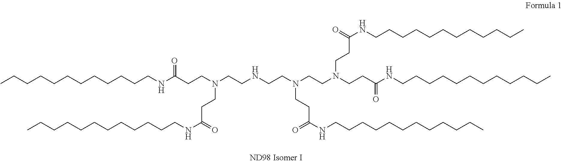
CCCCCCCCCCCCNC(CCN(CCC(NCCCCCCCCCCCC)=O)CCNCCN(CCC(=O)NCCCCCCCCCCCC)CCN(CCC(=O)NCCCCCCCCCCCC)CCC(NCCCCCCCCCCCC)=O)=O
